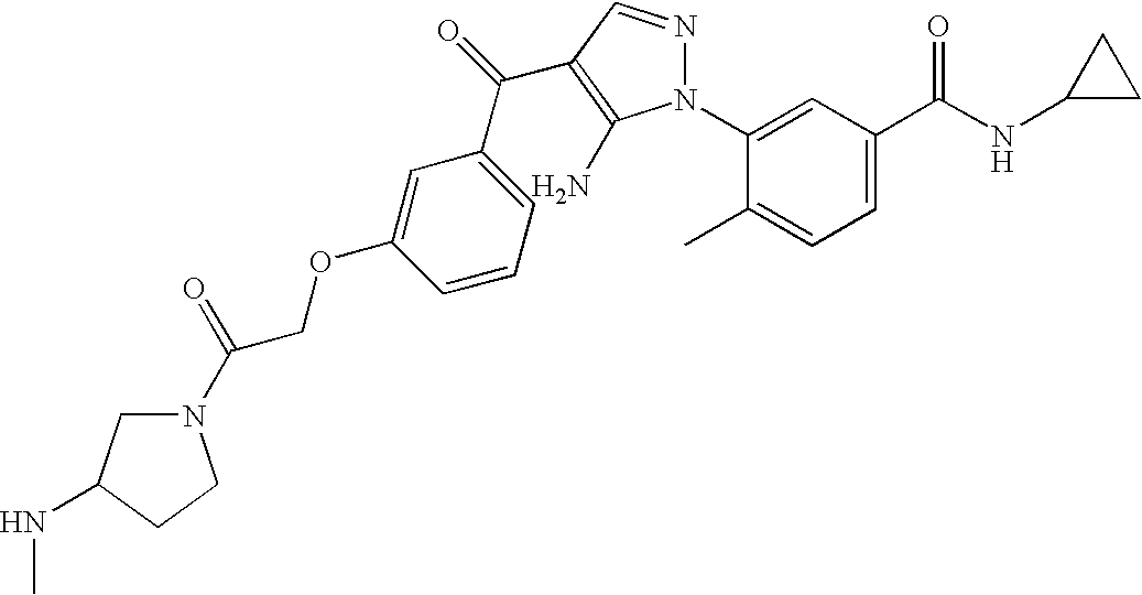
N1(C(=O)COC2=CC(C(=O)C3=C(N)N(C4=CC(C(NC5CC5)=O)=CC=C4C)N=C3)=CC=C2)CC(NC)CC1
